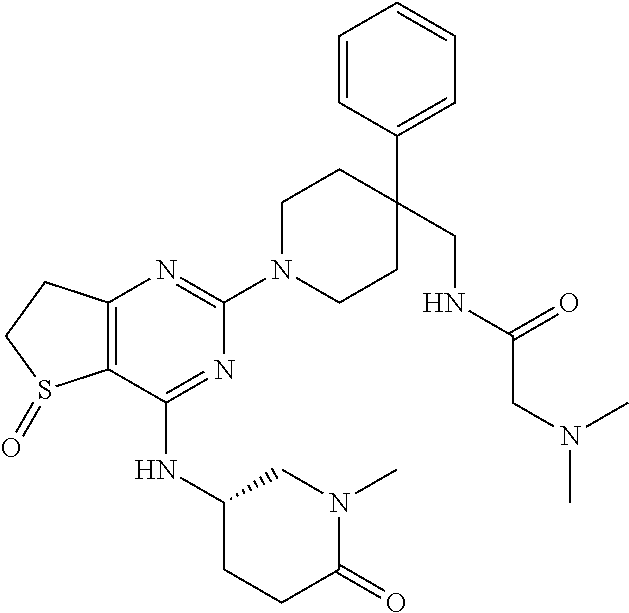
C12=C(C(NC3CCC(=O)N(C)C3)=NC(N3CCC(CNC(CN(C)C)=O)(C4=CC=CC=C4)CC3)=N1)S(=O)CC2
